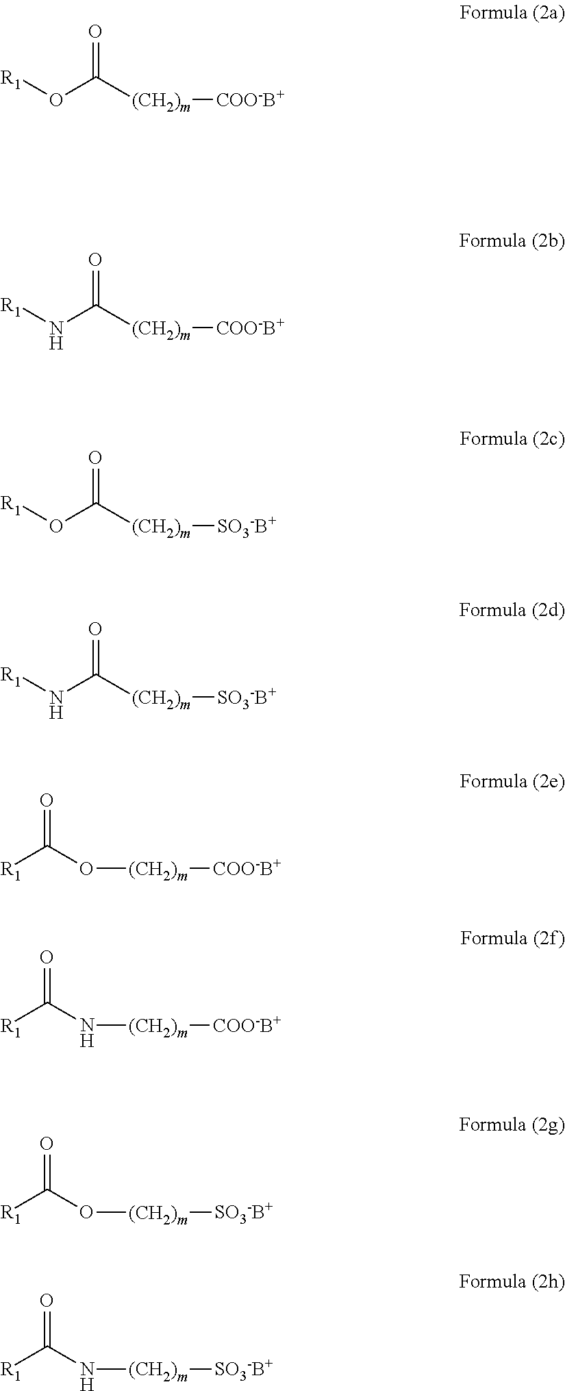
[R1]C(=O)O[(CH2)m][COO-B+].[R1]C(=O)N[(CH2)m][COO-B+].[R1]OC([(CH2)m][COO-B+])=O.[R1]NC([(CH2)m][COO-B+])=O.[R1]OC([(CH2)m][SO3-B+])=O.[R1]NC([(CH2)m][SO3-B+])=O.[R1]C(=O)O[(CH2)m][SO3-B+].[R1]C(=O)N[(CH2)m][SO3-B+]
